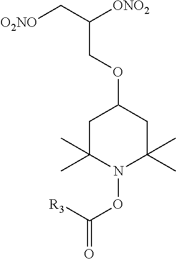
O(C(=O)[R3])N1C(C)(C)CC(OCC(C[O2NO])[ONO2])CC1(C)C
